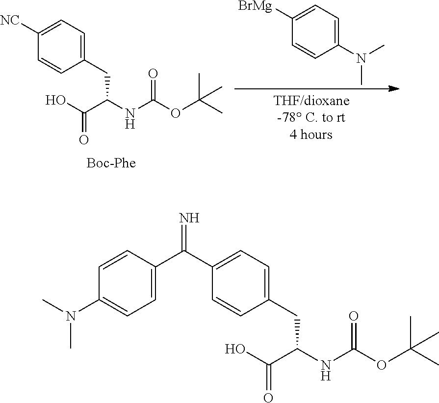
C1([NC])=CC=C(CC(C(=O)O)NC(=O)OC(C)(C)C)C=C1.C1([BrMg])=CC=C(N(C)C)C=C1.C1=CC(C(=N)C2=CC=C(CC(C(=O)O)NC(=O)OC(C)(C)C)C=C2)=CC=C1N(C)C
